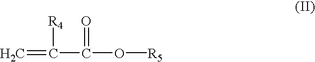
C=C(C(O[R5])=O)[R4]
